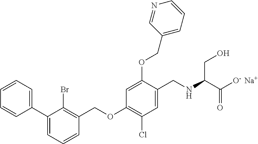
C1=CC=C(C2=CC=CC(COC3=C(Cl)C=C(CNC(CO)C([O-])=O)C(OCC4=CC=CN=C4)=C3)=C2Br)C=C1.[Na]
